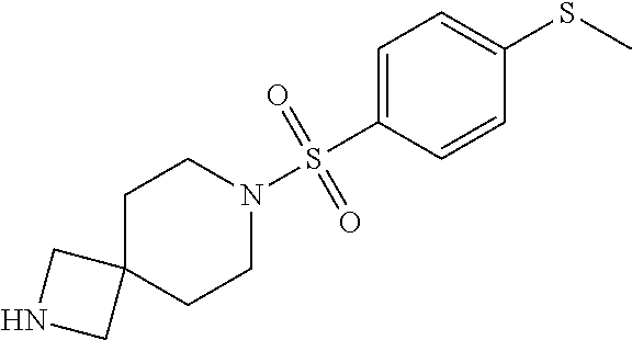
C1C2(CCN(S(C3=CC=C(SC)C=C3)(=O)=O)C1)CNC2
